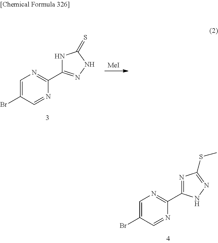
C1=C(Br)C=NC(C2=NC(SC)=NN2)=N1.[MeI].C1=C(Br)C=NC(C2=NNC(=S)N2)=N1
